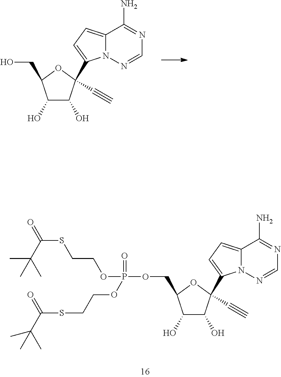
C1(O)C(O)C(C#C)(C2=CC=C3N2N=CN=C3N)OC1CO.C1(O)C(O)C(C#C)(C2=CC=C3N2N=CN=C3N)OC1COP(OCCSC(=O)C(C)(C)C)(=O)OCCSC(=O)C(C)(C)C
